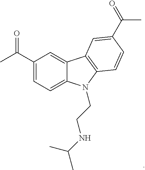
C1(C(C)=O)=CC=C2C(=C1)C1=C(N2CCNC(C)C)C=CC(C(C)=O)=C1
